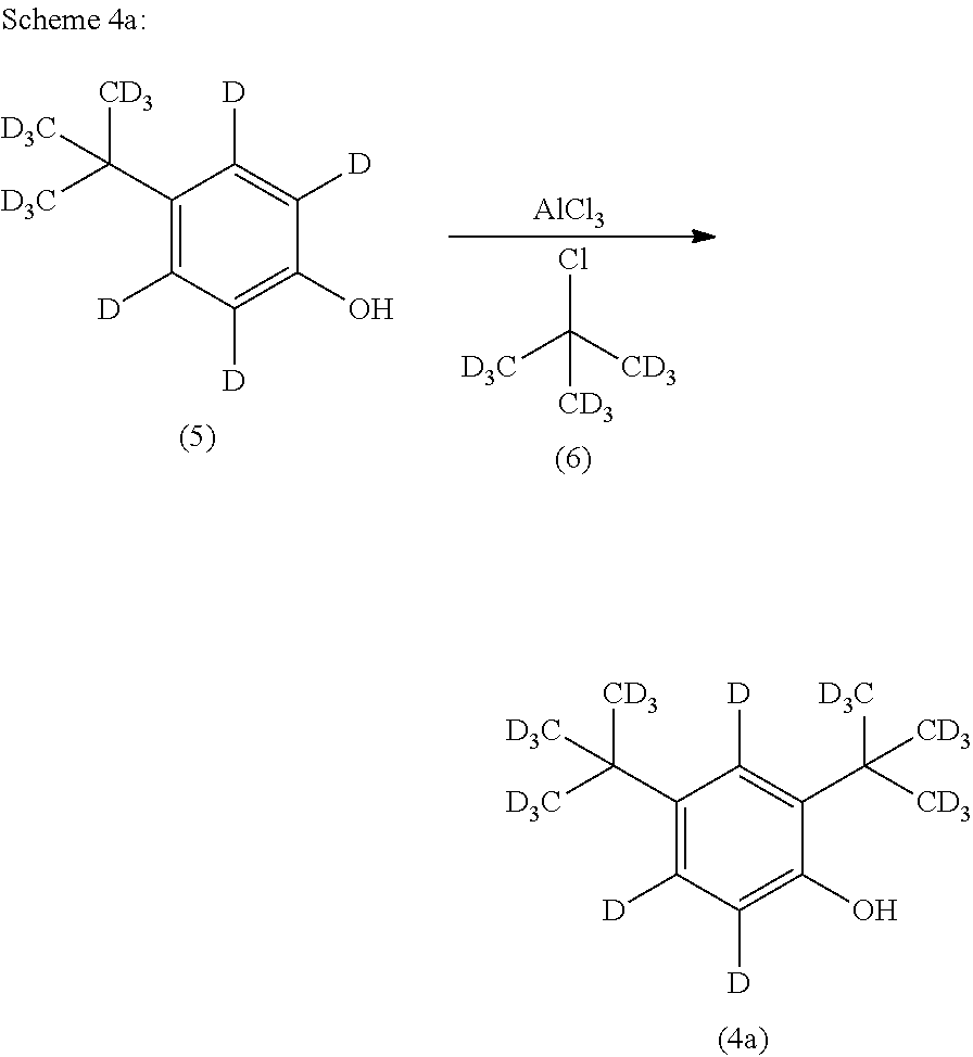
C1(C([D3C])([CD3])[D3C])=C([D])C([D])=C(O)C(C([CD3])([D3C])[CD3])=C1[D].C1(C([D3C])([CD3])[D3C])=C([D])C([D])=C(O)C([D])=C1[D].ClC([CD3])([D3C])[CD3].[AlCl3]
